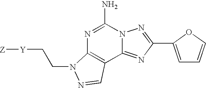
C1(N)=NC2=C(C3=NC(C4=CC=CO4)=NN13)C=NN2CC[Y][Z]
